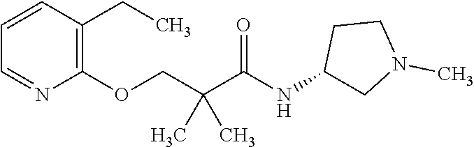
C1=CC(CC)=C(OCC(C(NC2CN(C)CC2)=O)(C)C)N=C1
